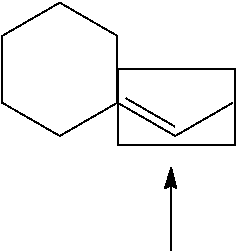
C1CCC(=CC)CC1
